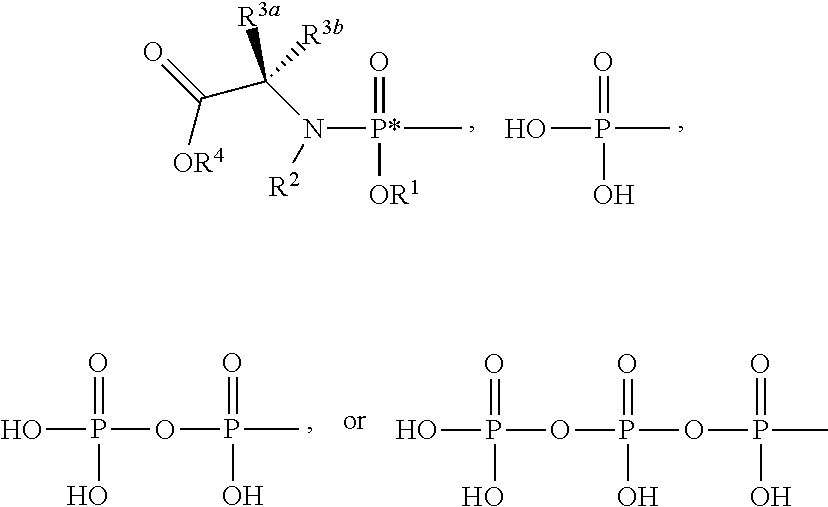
P(O)(C)(=O)O.[P*](C)(=O)([OR1])N([R2])C([R3b])(C(=O)[OR4])[R3a].P(O)(OP(=O)(O)OP(C)(=O)O)(=O)O.P(O)(OP(=O)(O)C)(=O)O
